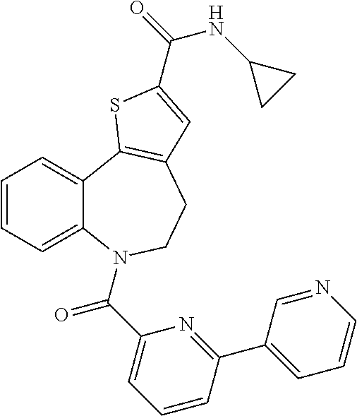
C1=CC=C2C(=C1)C1=C(CCN2C(C2=CC=CC(C3=CC=CN=C3)=N2)=O)C=C(C(=O)NC2CC2)S1
